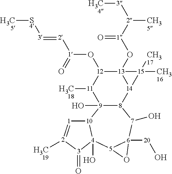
[12]1(O[1]([2]=[3][S4][H3C5])=O)[11]([H3C18])[9]2(O)[8]([14]3[13]1(O[1]([2]([3][H3C4])[CH35])=O)[15]3([CH316])[CH317])[7](O)[6]1([20]O)[5]([4]3(O)[10]2[1]=[2]([H3C19])[3]3=O)O1
